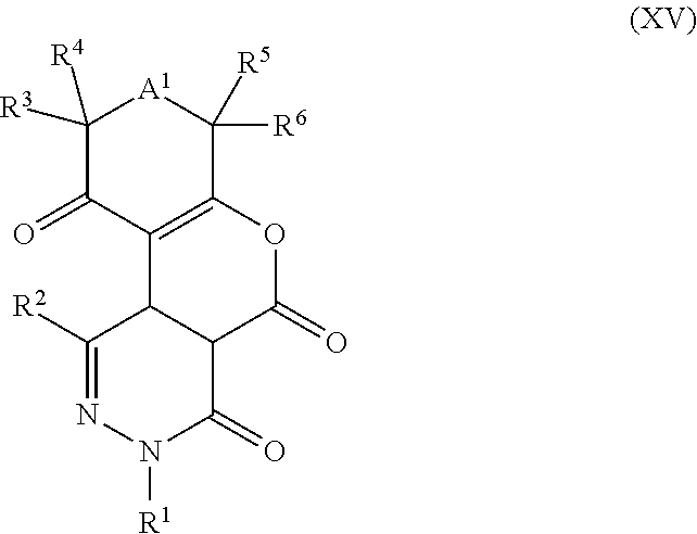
C1([R2])=NN([R1])C(=O)C2C1C1=C(OC2=O)C([R6])([R5])[A1]C([R3])([R4])C1=O
